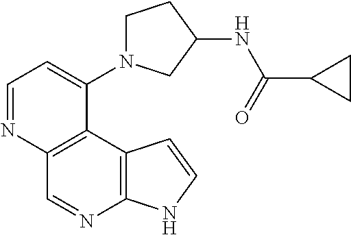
C1=NC2=C(C(N3CCC(NC(C4CC4)=O)C3)=C1)C1=C(N=C2)NC=C1
